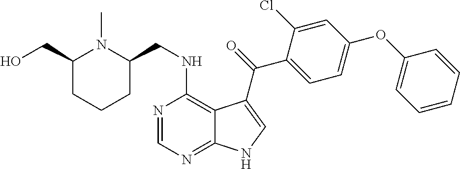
N1=CN=C2C(=C1NCC1N(C)C(CO)CCC1)C(C(=O)C1=CC=C(OC3=CC=CC=C3)C=C1Cl)=CN2
